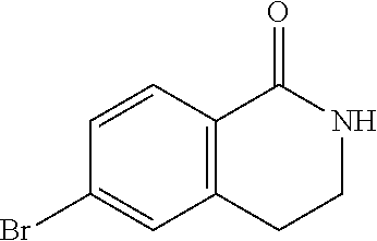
C12=C(C=CC(Br)=C1)C(=O)NCC2
